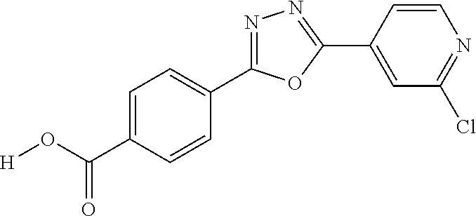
[H]OC(C1=CC=C(C2=NN=C(C3=CC(Cl)=NC=C3)O2)C=C1)=O
